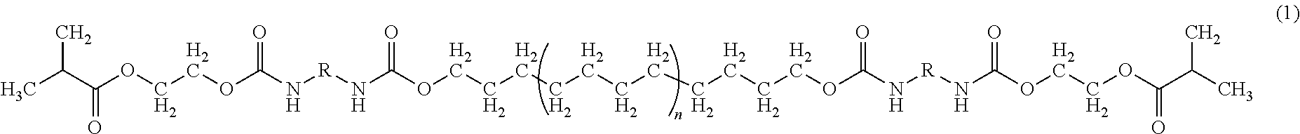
CC(C(OCCOC(N[R]NC(OCCCCCCCCCCCOC(N[R]NC(OCCOC(C(C)C)=O)=O)=O)=O)=O)=O)C
